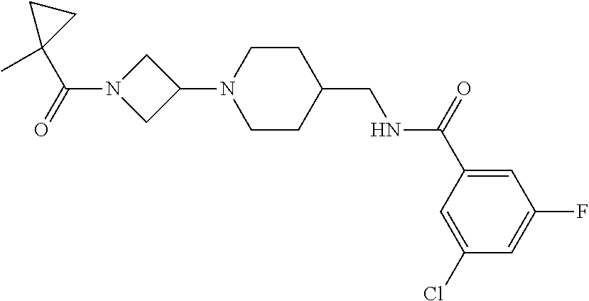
C1(N2CCC(CNC(C3=CC(F)=CC(Cl)=C3)=O)CC2)CN(C(C2(C)CC2)=O)C1
